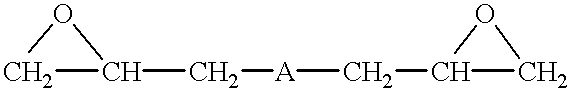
C1C(C[A]CC2CO2)O1
